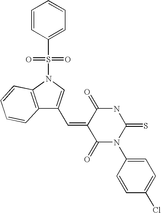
C(=C1C(=O)N(C2=CC=C(Cl)C=C2)C(=S)NC1=O)C1=CN(S(=O)(=O)C2=CC=CC=C2)C2=C1C=CC=C2
